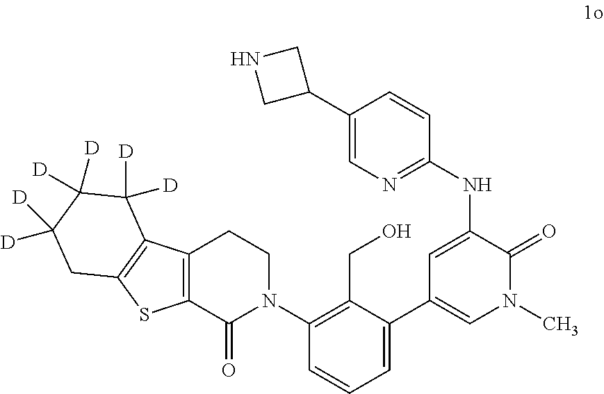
C1(C2=CC=CC(N3CCC4=C(C3=O)SC3=C4C([D])([D])C([D])([D])C([D])([D])C3)=C2CO)=CN(C)C(=O)C(NC2=NC=C(C3CNC3)C=C2)=C1
